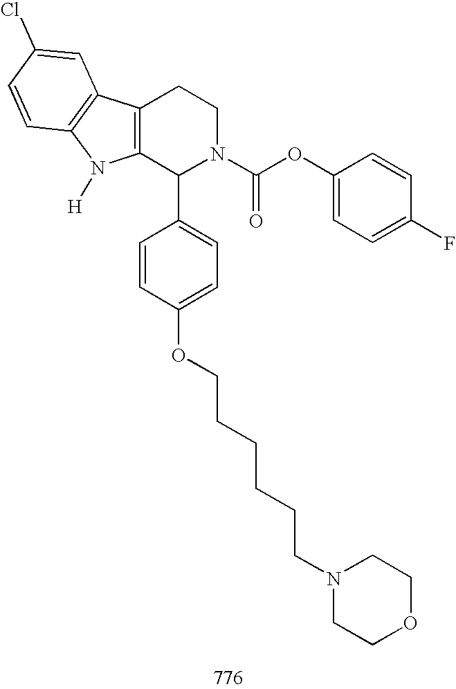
C12=C(C(C3=CC=C(OCCCCCCN4CCOCC4)C=C3)N(C(OC3=CC=C(F)C=C3)=O)CC1)N([H])C1=C2C=C(Cl)C=C1
